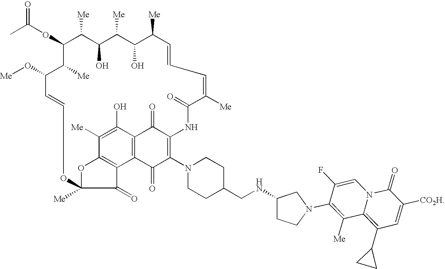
O(C1C([Me])C(O)C([Me])C(O)C([Me])C=CC=C([Me])C(=O)NC2=C(N3CCC(CNC4CCN(C5=C([Me])C6=C(C7CC7)C=C([CO2H])C(=O)N6C=C5F)C4)CC3)C(=O)C3=C(C2=O)C(O)=C([Me])C2=C3C(=O)C([Me])(O2)OC=CC(O[Me])C1[Me])C(=O)C
